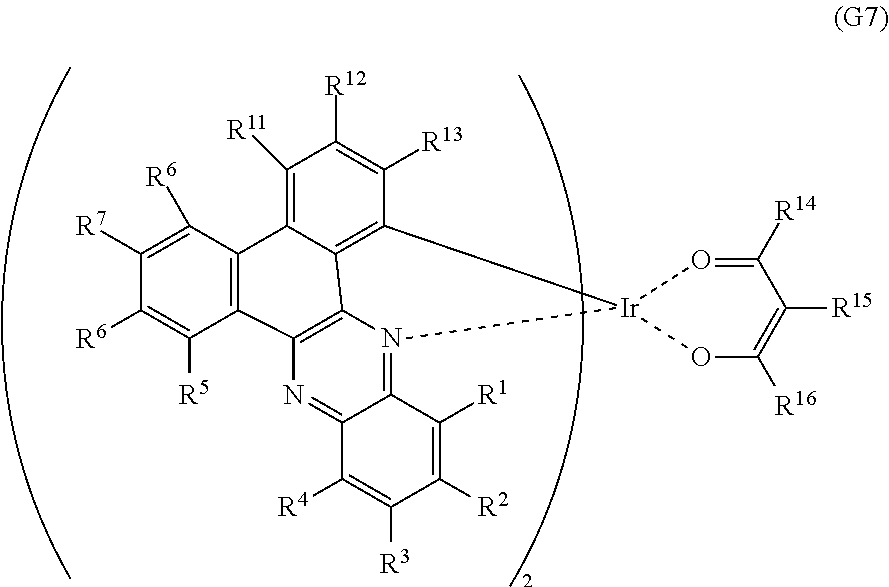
N1=C2C(=N3C4=C1C1=C(C5=C([R11])C([R12])=C([R13])C(=C45)[Ir]34O=C([R14])C([R15])=C([R16])O4)C([R6])=C([R7])C([R6])=C1[R5])C([R1])=C([R2])C([R3])=C2[R4]
